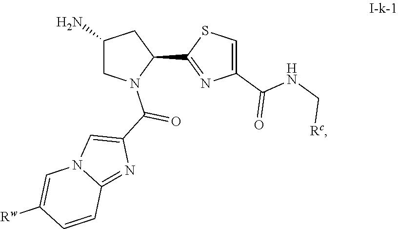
C1(N)CN(C(C2=CN3C(=N2)C=CC([Rw])=C3)=O)C(C2=NC(C(NC[Rc])=O)=CS2)C1
